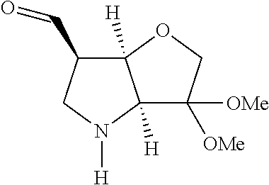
C12([H])C(C=O)CN([H])C1([H])C([OMe])([OMe])CO2
